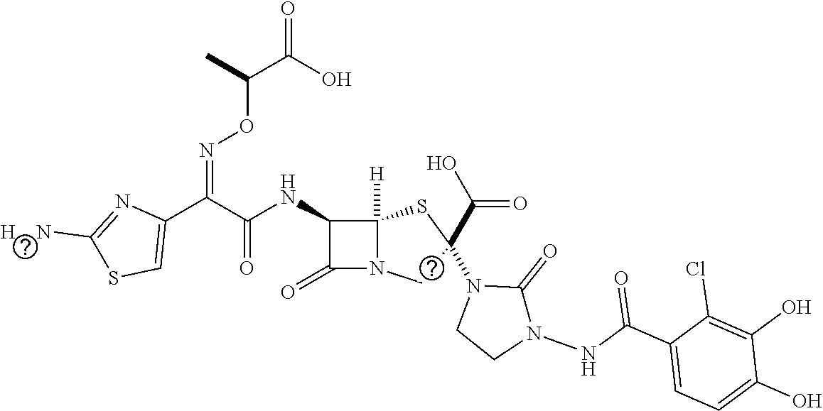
C(=O)(NC1C(=O)N2C1([H])SC(C(O)=O)(N1CCN(NC(C3=CC=C(O)C(O)=C3Cl)=O)C1=O)C2)C(C1=CSC([H    N])=N1)=NOC(C(O)=O)C
